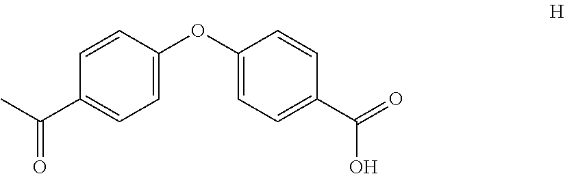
C1=C(OC2=CC=C(C(=O)C)C=C2)C=CC(C(=O)O)=C1
